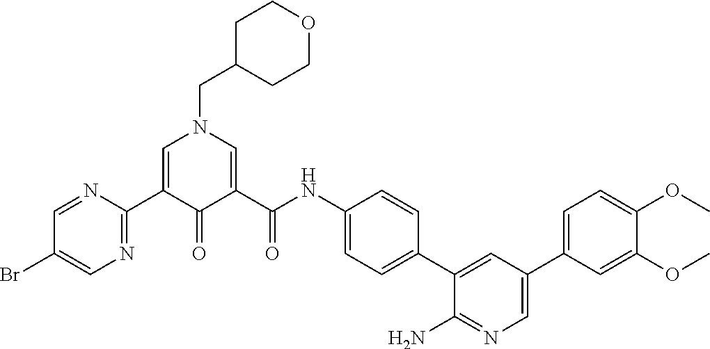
C1=NC(C2=CN(CC3CCOCC3)C=C(C(NC3=CC=C(C4=CC(C5=CC=C(OC)C(OC)=C5)=CN=C4N)C=C3)=O)C2=O)=NC=C1Br
